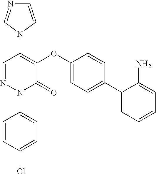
C1(N2C=NC=C2)=C(OC2=CC=C(C3=CC=CC=C3N)C=C2)C(=O)N(C2=CC=C(Cl)C=C2)N=C1
